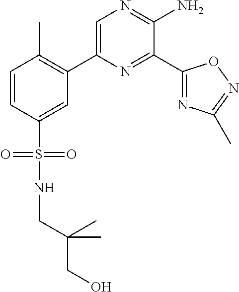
C1(C2=C(C)C=CC(S(=O)(=O)NCC(CO)(C)C)=C2)=CN=C(N)C(C2=NC(C)=NO2)=N1
